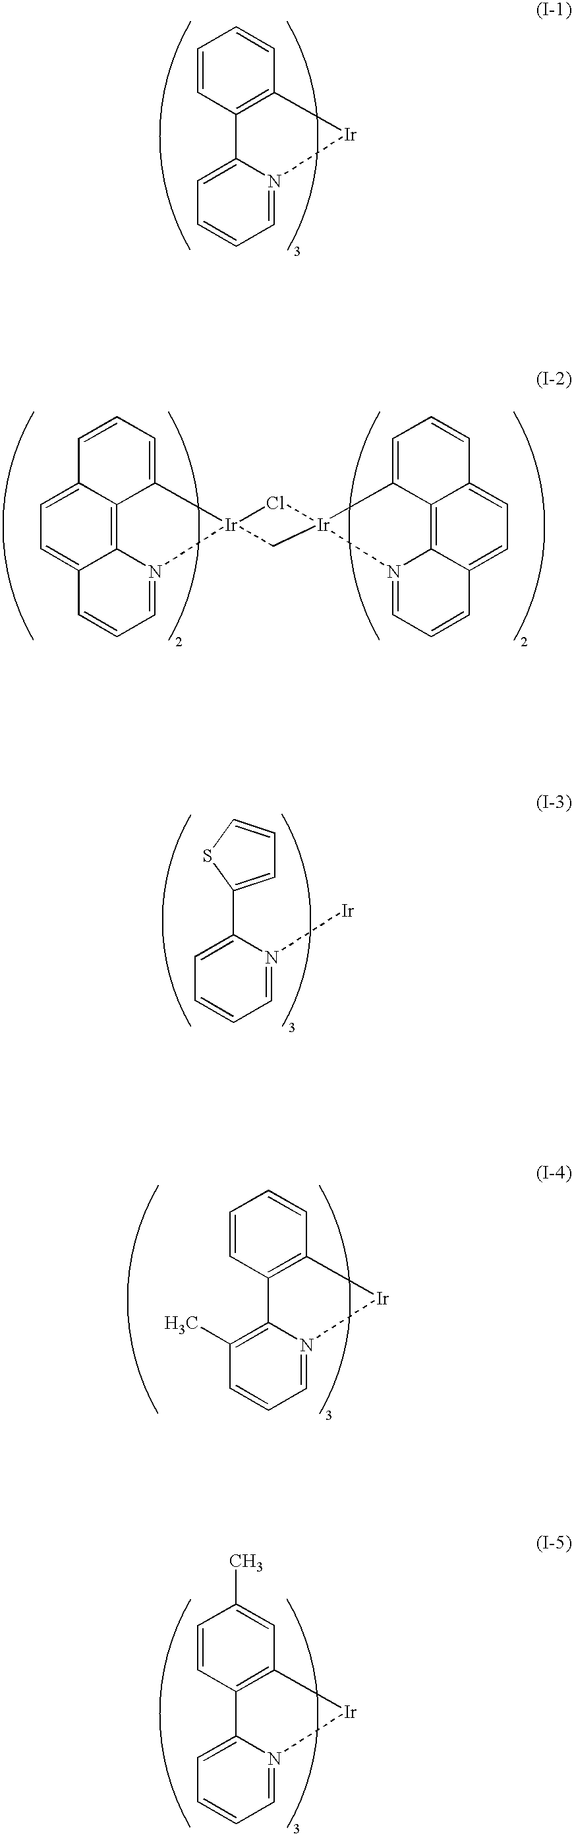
C1(C2=CC=CS2)=CC=CC=N1[Ir].C1=CC2=C(C=C1)[Ir]N1=CC=CC=C21.C1=C2C3=C4C(=C1)C=CC=N4[Ir]1(C3=CC=C2)Cl[Ir]2(C1)C1=CC=CC3=CC=C4C(=C31)N2=CC=C4.C1=CC2=C(C=C1)[Ir]N1=CC=CC(C)=C21.C1=CC2=C(C=C1C)[Ir]N1=CC=CC=C21
